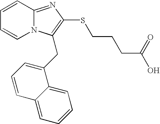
C1=CC2=NC(SCCCC(O)=O)=C(CC3=CC=CC4=CC=CC=C34)N2C=C1
